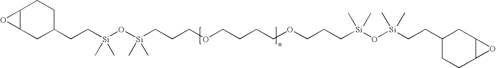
C12C(O1)CCC(CC[Si](O[Si](CCCOCCCCOCCC[Si](O[Si](CCC1CCC3C(C1)O3)(C)C)(C)C)(C)C)(C)C)C2
